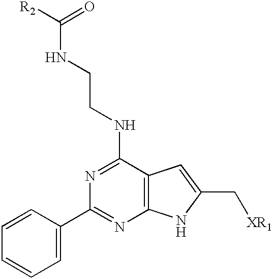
C12=C(C(NCCNC(=O)[R2])=NC(C3=CC=CC=C3)=N1)C=C(C[XR1])N2
